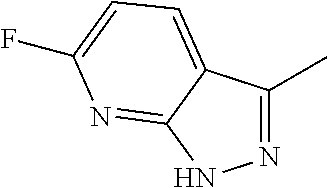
N1=C(C)C2=CC=C(F)N=C2N1
